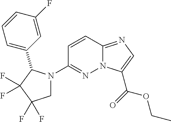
N12C(=NC=C1C(=O)OCC)C=CC(N1CC(F)(F)C(F)(F)C1C1=CC=CC(F)=C1)=N2
